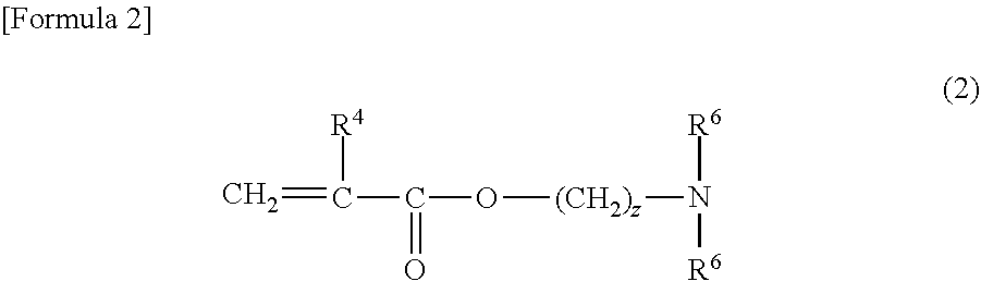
C=C([R4])C(=O)O[(CH2)z]N([R6])[R6]
